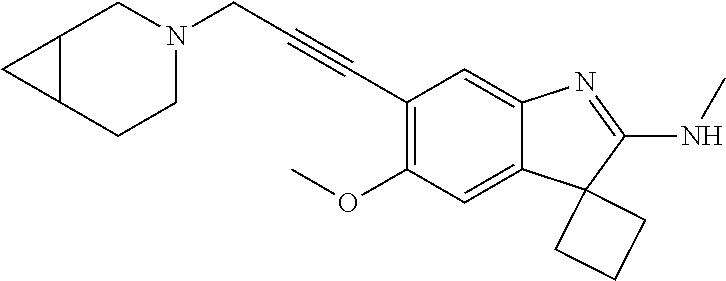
C(C1=C(OC)C=C2C(=C1)N=C(NC)C21CCC1)#CCN1CCC2C(C1)C2
